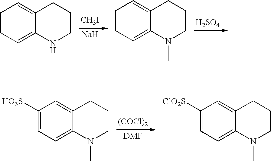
[H2SO4].C1=CC=C2C(=C1)CCCN2C.[CH3I].[Na].C1=CC=C2C(=C1)CCCN2.[(COCl)2].C1([HO3S])=CC=C2C(=C1)CCCN2C.C1([ClO2S])=CC=C2C(=C1)CCCN2C
